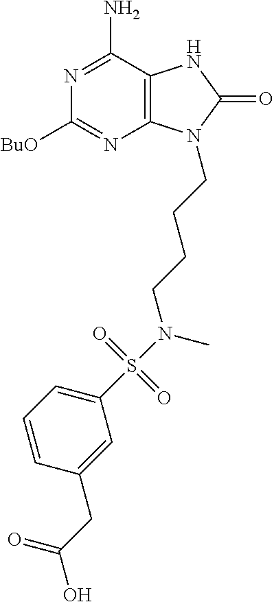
C1([BuO])=NC2=C(C(N)=N1)NC(=O)N2CCCCN(S(C1=CC=CC(CC(O)=O)=C1)(=O)=O)C
